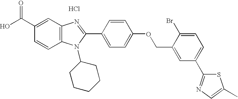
OC(C1=CC2=C(C=C1)N(C1CCCCC1)C(C1=CC=C(OCC3=CC(C4=NC=C(C)S4)=CC=C3Br)C=C1)=N2)=O.Cl
